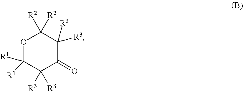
O1C([R1])([R1])C([R3])([R3])C(=O)C([R3])([R3])C1([R2])[R2]
